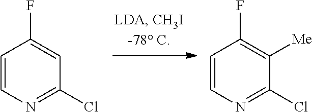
C1=CN=C(Cl)C=C1F.C1=CN=C(Cl)C([Me])=C1F
